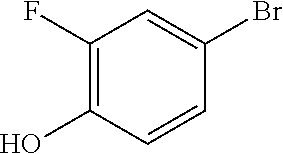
C1(F)=C(O)C=CC(Br)=C1
